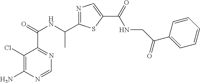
N1=C(C(NC(C2=NC=NC(N)=C2Cl)=O)C)SC(C(=O)NCC(C2=CC=CC=C2)=O)=C1
